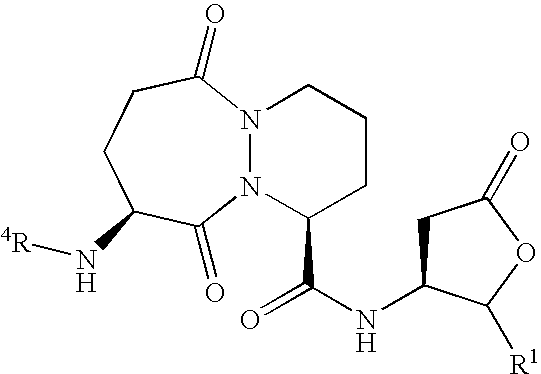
N12N(C(=O)CCC(N[4R])C1=O)CCCC2C(NC1CC(=O)OC1[R1])=O
